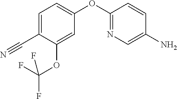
C1=C(OC2=NC=C(N)C=C2)C=C(OC(F)(F)F)C(C#N)=C1
